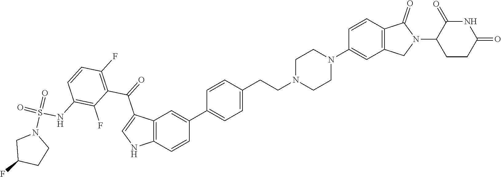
C12=C(C=CC(C3=CC=C(CCN4CCN(C5=CC6=C(C=C5)C(=O)N(C5CCC(=O)NC5=O)C6)CC4)C=C3)=C1)NC=C2C(=O)C1=C(F)C=CC(NS(=O)(N2CC(F)CC2)=O)=C1F
